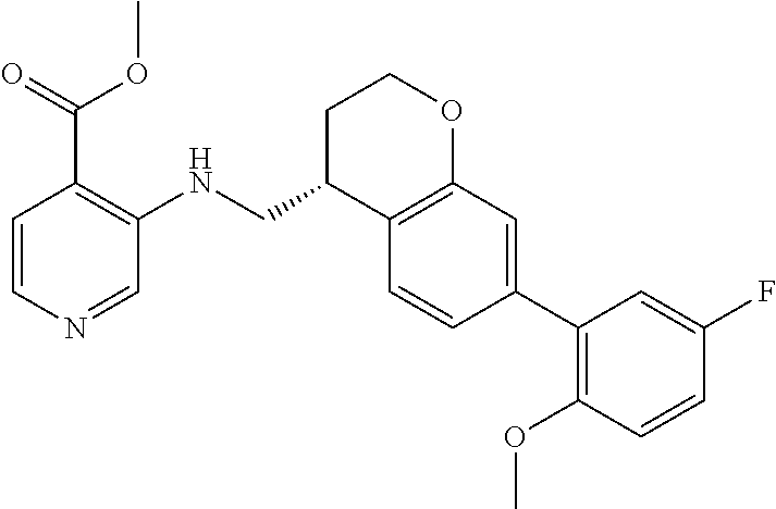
C1=CC(C2=C(OC)C=CC(F)=C2)=CC2=C1C(CNC1=C(C(OC)=O)C=CN=C1)CCO2
